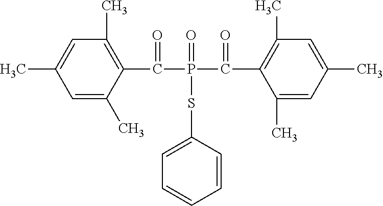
C1=C(C)C(C(P(C(=O)C2=C(C)C=C(C)C=C2C)(=O)SC2=CC=CC=C2)=O)=C(C)C=C1C
